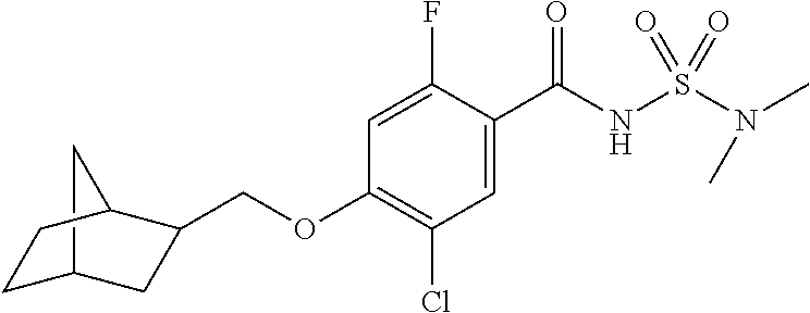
C1=C(F)C(C(NS(N(C)C)(=O)=O)=O)=CC(Cl)=C1OCC1CC2CCC1C2
